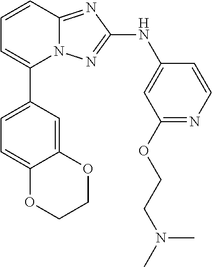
N12C(=NC(NC3=CC(OCCN(C)C)=NC=C3)=N1)C=CC=C2C1=CC=C2C(=C1)OCCO2
